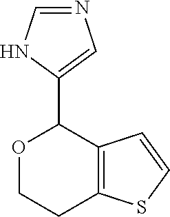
O1CCC2=C(C1C1=CN=CN1)C=CS2
